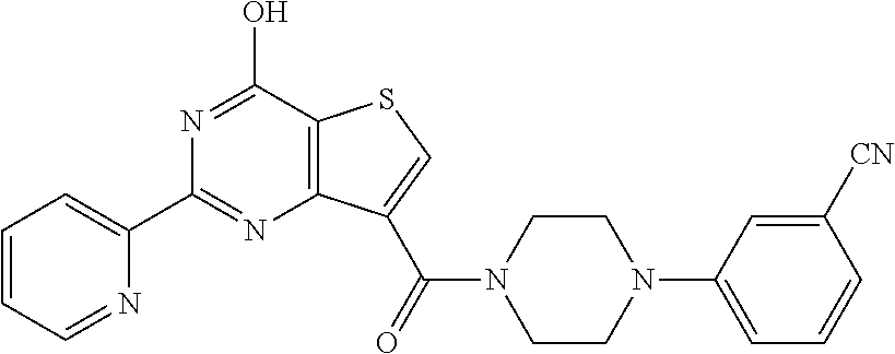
C1=CC=NC(C2=NC3=C(C(O)=N2)SC=C3C(=O)N2CCN(C3=CC=CC([CN])=C3)CC2)=C1
